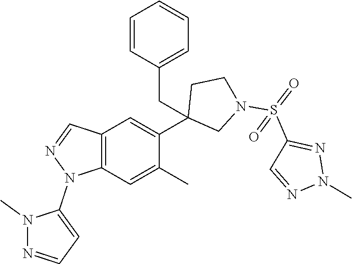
C12=C(C=C(C)C(C3(CC4=CC=CC=C4)CN(S(=O)(C4=NN(C)N=C4)=O)CC3)=C1)N(C1=CC=NN1C)N=C2
